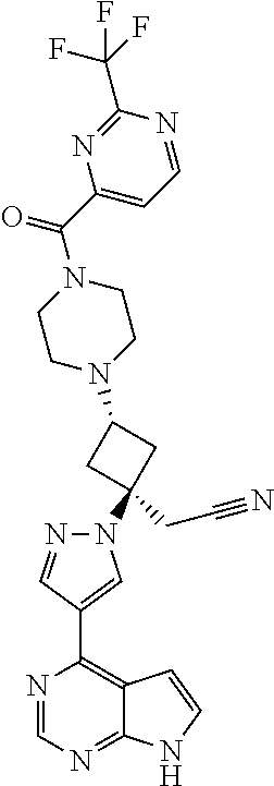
N1=CN=C2C(=C1C1=CN(C3(CC#N)CC(N4CCN(C(=O)C5=CC=NC(C(F)(F)F)=N5)CC4)C3)N=C1)C=CN2
